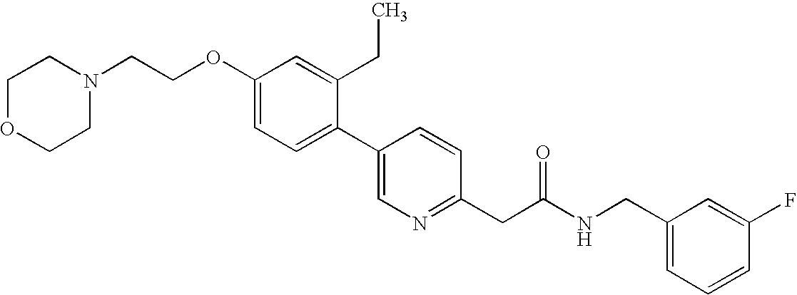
C1OCCN(CCOC2=CC=C(C3=CN=C(CC(NCC4=CC=CC(F)=C4)=O)C=C3)C(CC)=C2)C1
